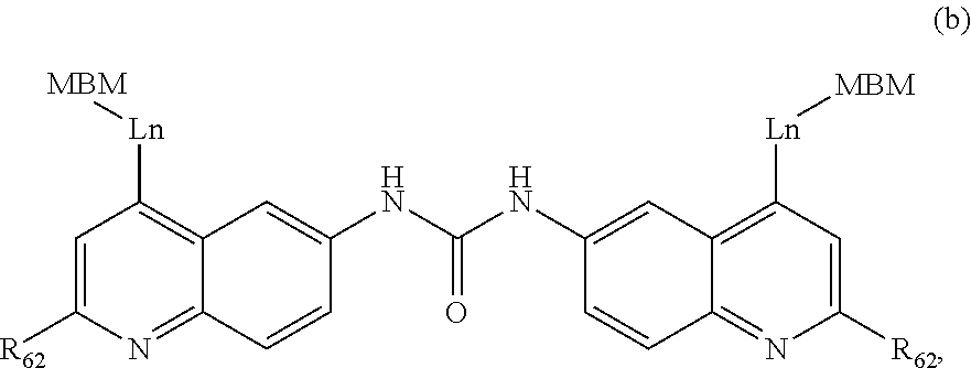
C1=C([R62])N=C2C(=C1[Ln][MBM])C=C(NC(NC1=CC3=C([Ln][MBM])C=C([R62])N=C3C=C1)=O)C=C2
